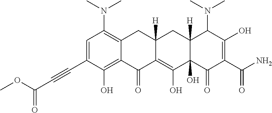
C1=C(C#CC(OC)=O)C(O)=C2C(=C1N(C)C)CC1([H])C(=C(O)C3(O)C([H])(C1)C(N(C)C)C(O)=C(C(N)=O)C3=O)C2=O
